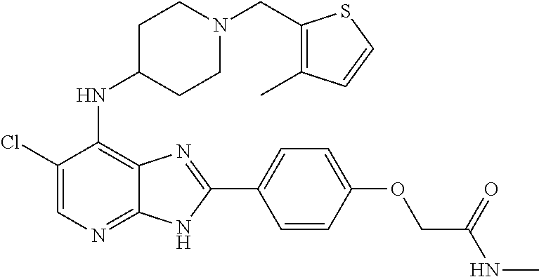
C1(Cl)=CN=C2C(=C1NC1CCN(CC3=C(C)C=CS3)CC1)N=C(C1=CC=C(OCC(NC)=O)C=C1)N2
